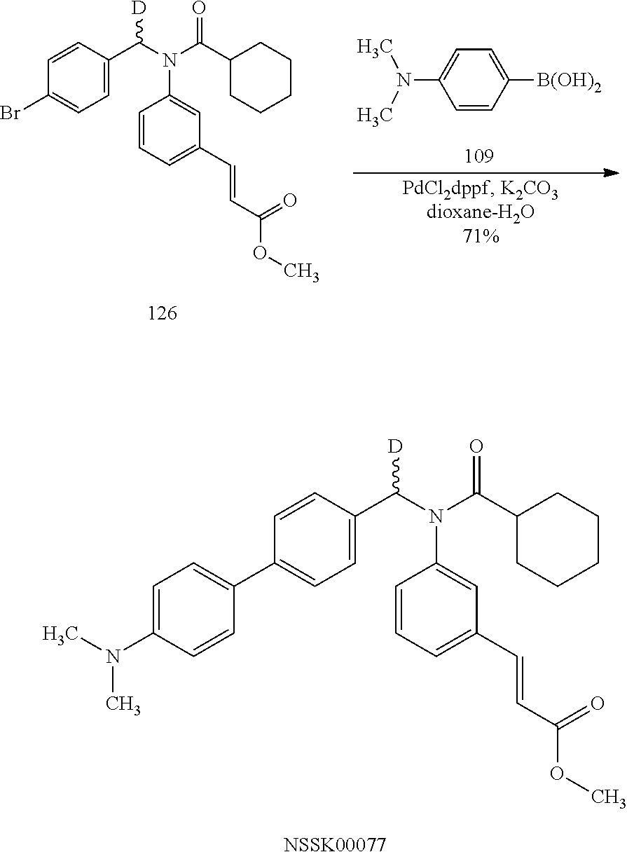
C1=C(N(C)C)C=CC([B(OH)2])=C1.C1=CC(Br)=CC=C1C(N(C(C1CCCCC1)=O)C1=CC(C=CC(=O)OC)=CC=C1)[D].C1=CC(C2=CC=C(N(C)C)C=C2)=CC=C1C(N(C(C1CCCCC1)=O)C1=CC(C=CC(=O)OC)=CC=C1)[D].[NSSK00077]
